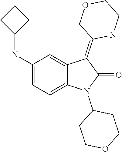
C1COCCC1N1C(=O)C(=C2COCCN2)C2=CC(NC3CCC3)=CC=C12
